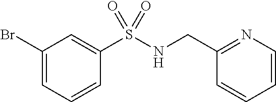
C1(Br)=CC=CC(S(NCC2=NC=CC=C2)(=O)=O)=C1
